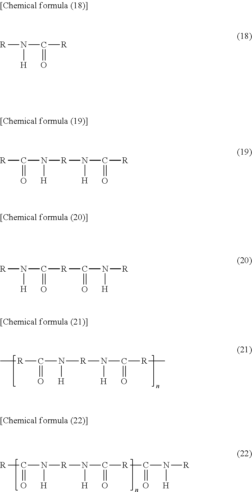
[R](C(N([H])[R]N([H])C([R]C)=O)=O)C.[R]C(=O)N([H])[R]N([H])C(=O)[R]C(N([R])[H])=O.[R]N([H])C(=O)[R]C(=O)N([H])[R].[R]N([H])C(=O)[R].[R]C(=O)N([R]N(C(=O)[R])[H])[H]
